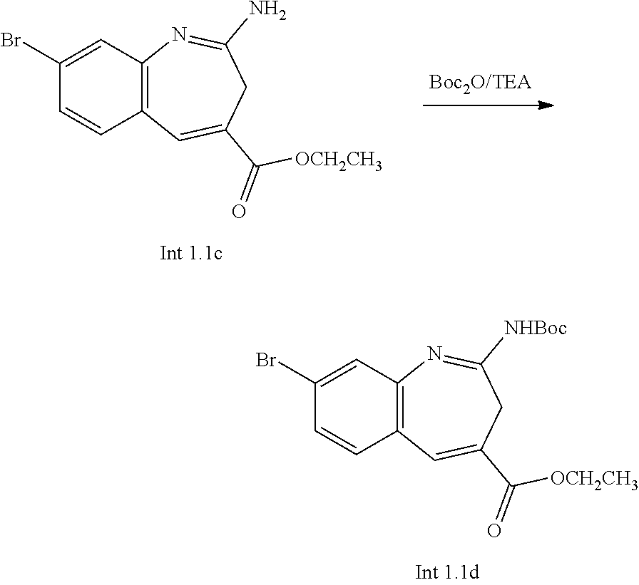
C1=CC2=C(C=C1Br)N=C([NHBoc])CC(C(=O)[OCH2CH3])=C2.C1=CC2=C(C=C1Br)N=C(N)CC(C(=O)[OCH2CH3])=C2
